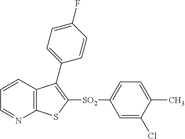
C1=CC2=C(N=C1)SC([SO2]C1=CC=C(C)C(Cl)=C1)=C2C1=CC=C(F)C=C1
